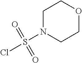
C1OCCN(S(Cl)(=O)=O)C1
